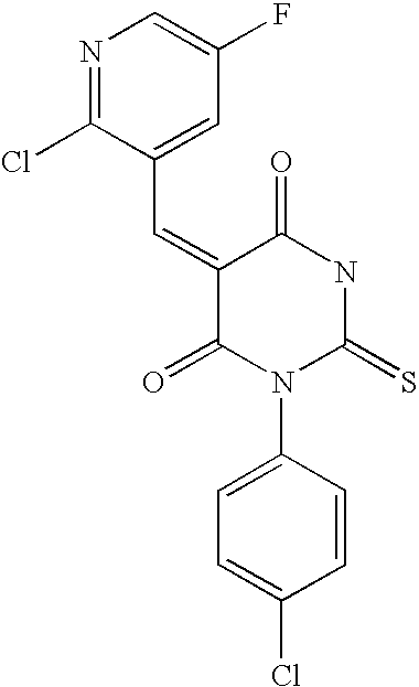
O=C1C(=CC2=CC(F)=CN=C2Cl)C(=O)N(C2=CC=C(Cl)C=C2)C(=S)N1
